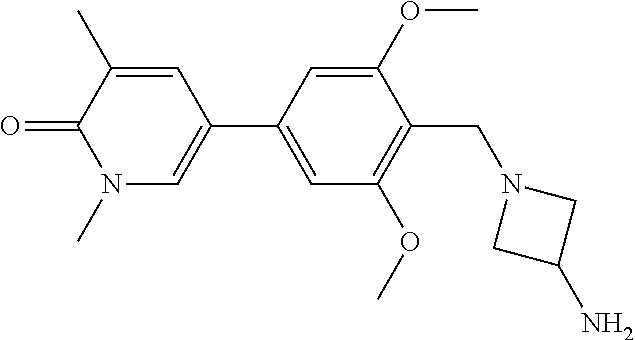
O=C1C(C)=CC(C2=CC(OC)=C(CN3CC(N)C3)C(OC)=C2)=CN1C
